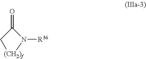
[(CH2)f]1CC(=O)N1[R36]
